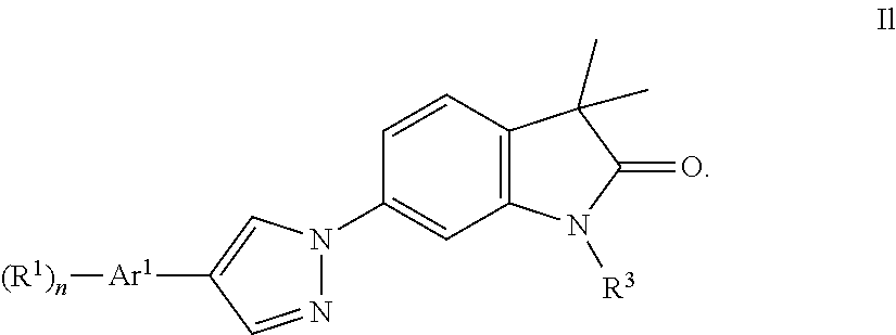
C1=NN(C2=CC3=C(C=C2)C(C)(C)C(=O)N3[R3])C=C1[Ar1][(R1)n]
